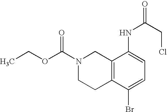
C12=C(C(Br)=CC=C1NC(=O)CCl)CCN(C(OCC)=O)C2
